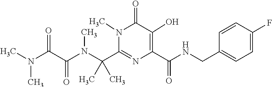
C1(C(N(C(C(N(C)C)=O)=O)C)(C)C)=NC(C(NCC2=CC=C(F)C=C2)=O)=C(O)C(=O)N1C
